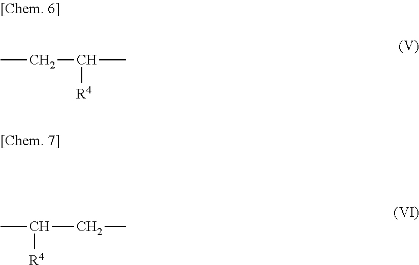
CCC(C)[R4].CC(CC)[R4]
